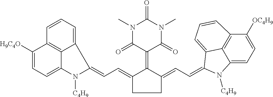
C1(=CC=C2C3=CC=CC4=C3C(=CC=C4[H9C4O])N2[C4H9])C(=C2C(=O)N(C)C(=O)N(C)C2=O)C(=CC=C2C3=CC=CC4=C3C(=CC=C4[OC4H9])N2[C4H9])CC1
